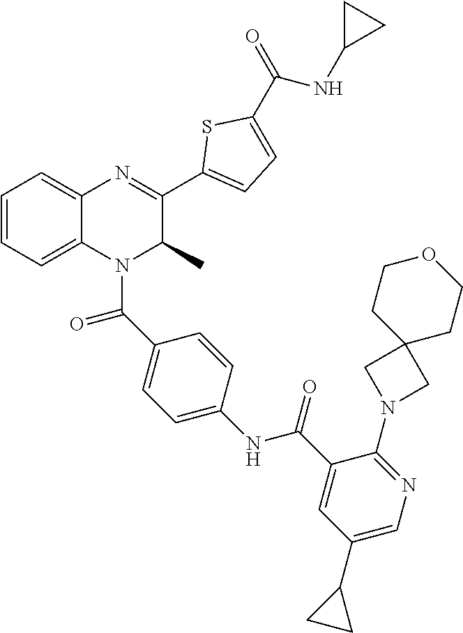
C1=CC=C2C(=C1)N=C(C1=CC=C(C(=O)NC3CC3)S1)C(C)N2C(C1=CC=C(NC(C2=CC(C3CC3)=CN=C2N2CC3(C2)CCOCC3)=O)C=C1)=O
